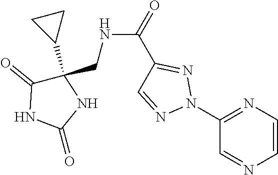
C1(N2N=C(C(NCC3(C4CC4)C(=O)NC(=O)N3)=O)C=N2)=NC=CN=C1
